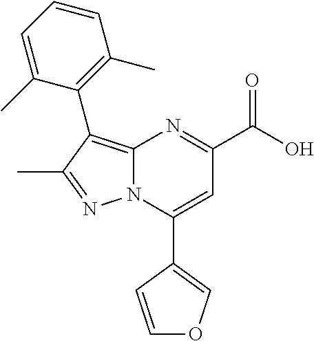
C1(C2=CC(C(O)=O)=NC3=C(C4=C(C)C=CC=C4C)C(C)=NN23)=COC=C1
